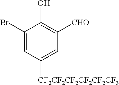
C1(Br)=CC([CF2CF2CF2CF2CF2CF3])=CC([CHO])=C1O
